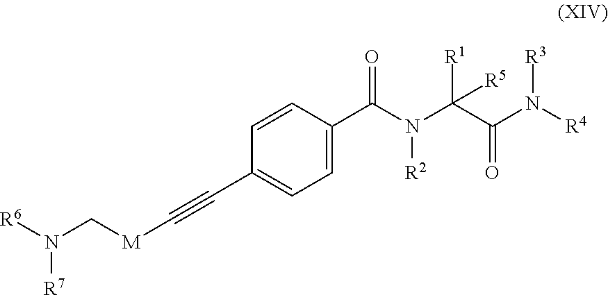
C1=CC(C(N([R2])C(C(N([R4])[R3])=O)([R1])[R5])=O)=CC=C1C#C[M]CN([R6])[R7]
